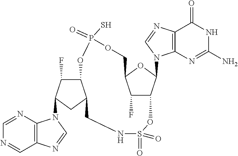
C1=NC2=C(C=N1)N=CN2C1C(F)C2C(C1)CNS(=O)(=O)OC1C(F)C(OC1N1C3=C(C(=O)NC(N)=N3)N=C1)COP(=O)(S)O2
